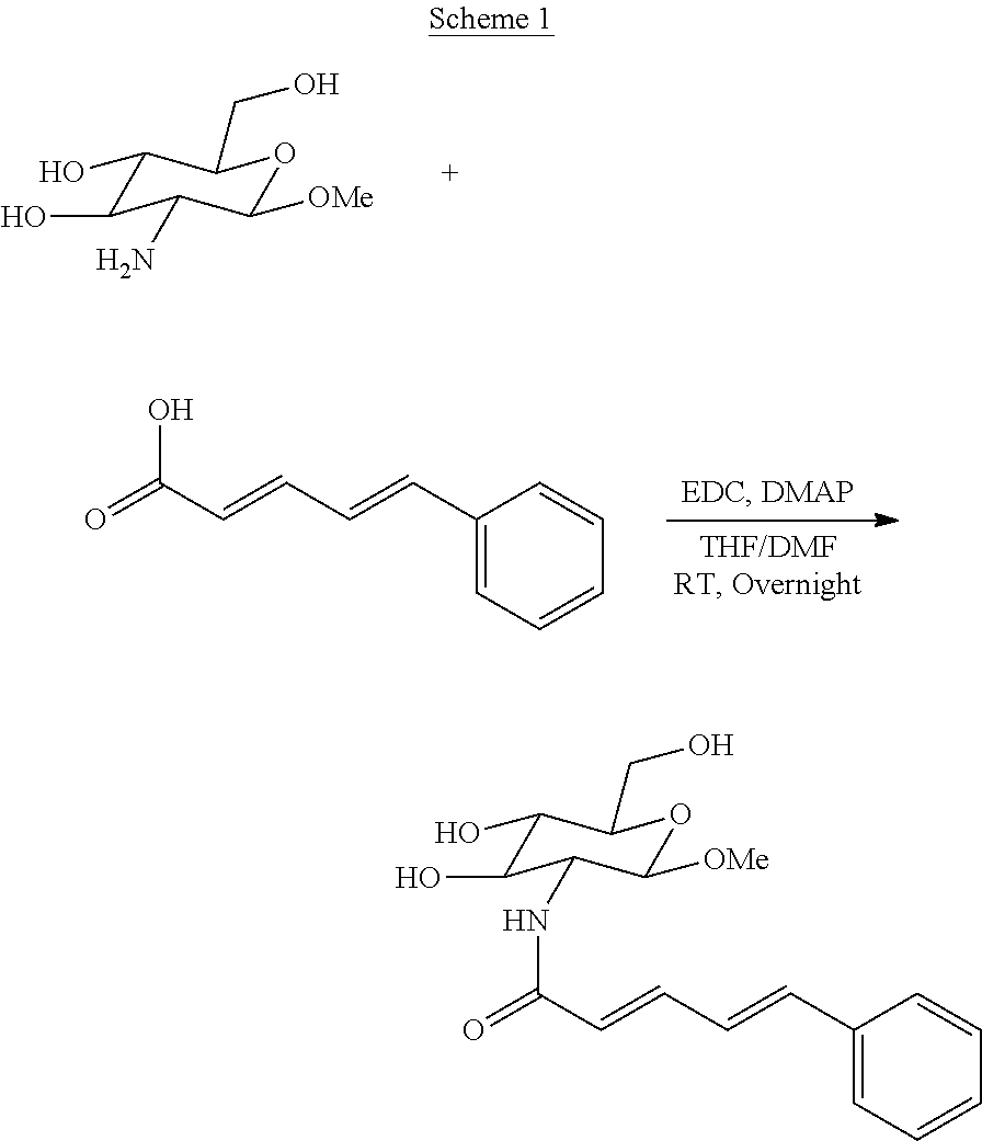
C1(O)C(O)C(N)C([OMe])OC1CO.C1(C=CC=CC(=O)O)=CC=CC=C1.C1(O)C(O)C(NC(C=CC=CC2=CC=CC=C2)=O)C([OMe])OC1CO
